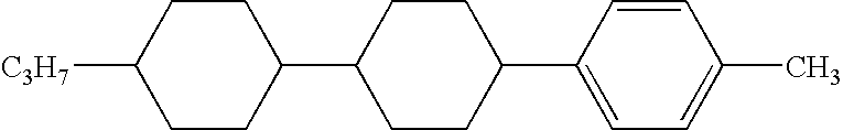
C1CC([C3H7])CCC1C1CCC(C2=CC=C(C)C=C2)CC1
